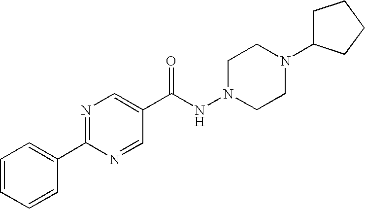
C1=CC=CC(C2=NC=C(C(NN3CCN(C4CCCC4)CC3)=O)C=N2)=C1
